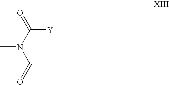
[Y]1C(=O)N(C)C(=O)C1
